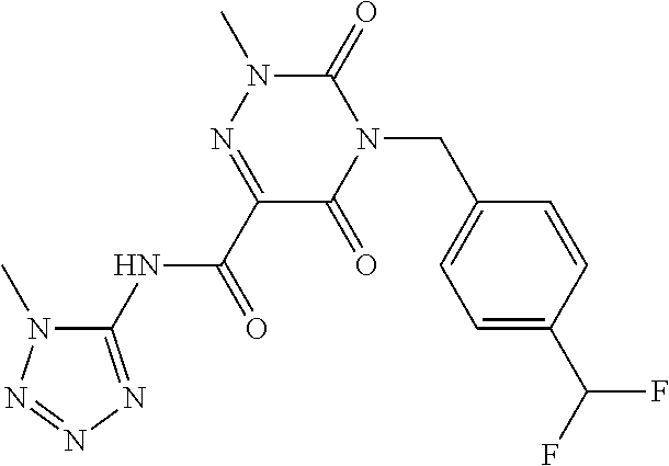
C1(NC(C2=NN(C)C(=O)N(CC3=CC=C(C(F)F)C=C3)C2=O)=O)=NN=NN1C
